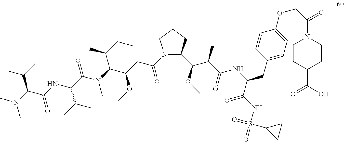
C1CC(C(O)=O)CCN1C(COC1=CC=C(CC(C(NS(C2CC2)(=O)=O)=O)NC(C(C)C(C2N(C(CC(C(N(C(C(NC(C(N(C)C)C(C)C)=O)C(C)C)=O)C)C(CC)C)OC)=O)CCC2)OC)=O)C=C1)=O
